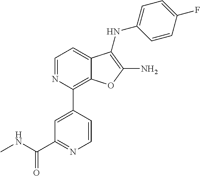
N1=CC=C2C(=C1C1=CC(C(NC)=O)=NC=C1)OC(N)=C2NC1=CC=C(F)C=C1
